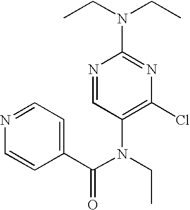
N1=CC(N(CC)C(C2=CC=NC=C2)=O)=C(Cl)N=C1N(CC)CC
